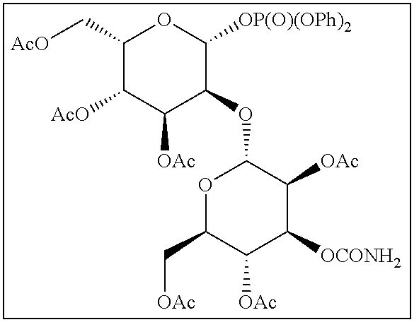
[AcO]CC1C([AcO])C([OAc])C(OC2C([OAc])C([OCONH2])C([OAc])C(C[OAc])O2)C([OP(O)(OPh)2])O1
